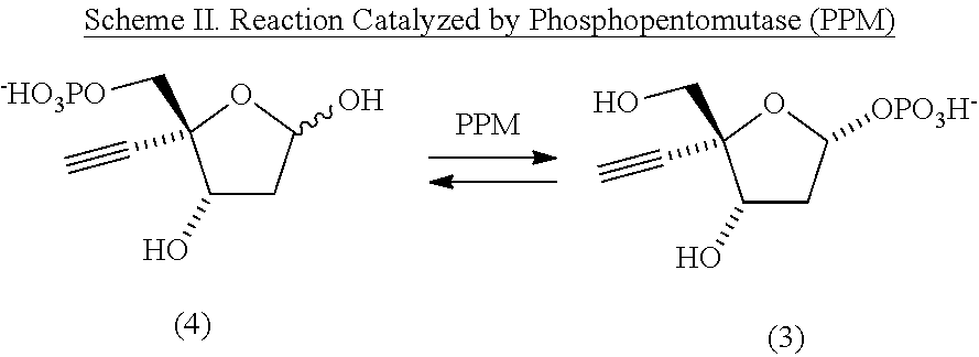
C1(O)CC(O)OC1(C[-HO3PO])C#C.C1(O)CC([OPO3H-])OC1(CO)C#C
